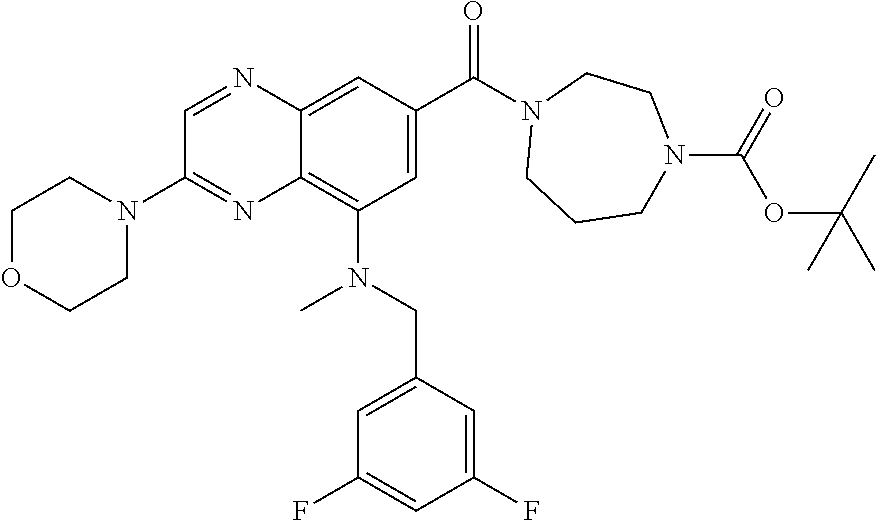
C1=C2C(=C(N(CC3=CC(F)=CC(F)=C3)C)C=C1C(N1CCCN(C(=O)OC(C)(C)C)CC1)=O)N=C(N1CCOCC1)C=N2
